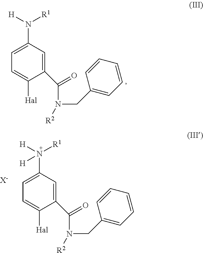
C1(C(N(CC2=CC=CC=C2)[R2])=O)=CC(N([H])([R1])[H])=CC=C1[Hal].[X-].C1(C(N(CC2=CC=CC=C2)[R2])=O)=CC(N([H])[R1])=CC=C1[Hal]
